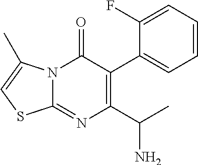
N12C(=NC(C(C)N)=C(C3=CC=CC=C3F)C1=O)SC=C2C
